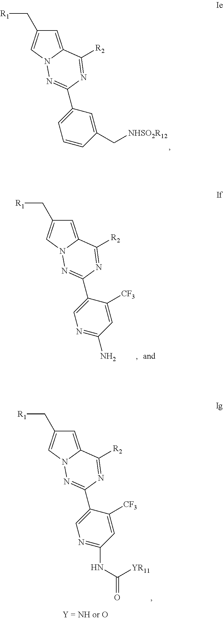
C1=C2N(C=C1C[R1])N=C(C1=CC=CC(C[NHSO2R12])=C1)N=C2[R2].C1=C2N(C=C1C[R1])N=C(C1=CN=C(N)C=C1[CF3])N=C2[R2].C1=C2N(C=C1C[R1])N=C(C1=CN=C(NC(=O)[YR11])C=C1[CF3])N=C2[R2]
